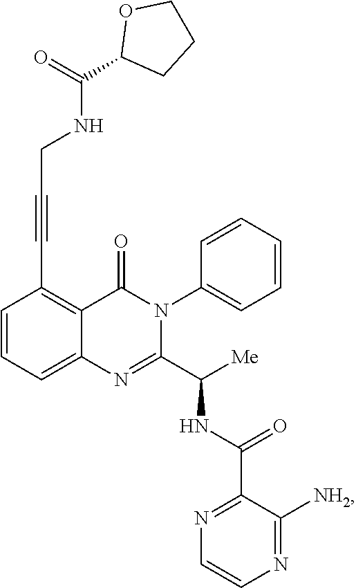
C(C1=C2C(=CC=C1)N=C(C([Me])NC(C1=NC=CN=C1[NH2])=O)N(C1=CC=CC=C1)C2=O)#CCNC(C1CCCO1)=O
